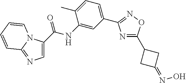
C1=C(C(=O)NC2=CC(C3=NOC(C4CC(=NO)C4)=N3)=CC=C2C)N2C(=N1)C=CC=C2
